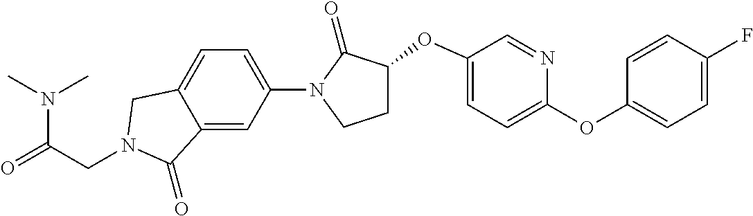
N(C(=O)CN1CC2=CC=C(N3C(=O)C(OC4=CC=C(OC5=CC=C(F)C=C5)N=C4)CC3)C=C2C1=O)(C)C
